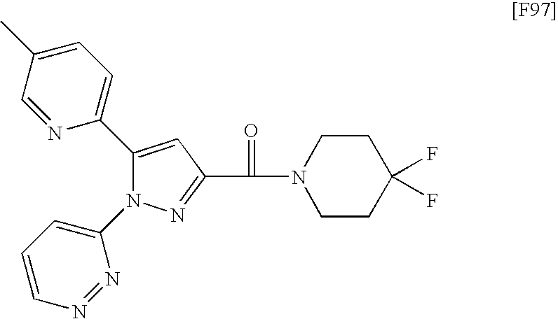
N1=C(C(=O)N2CCC(F)(F)CC2)C=C(C2=CC=C(C)C=N2)N1C1=CC=CN=N1
